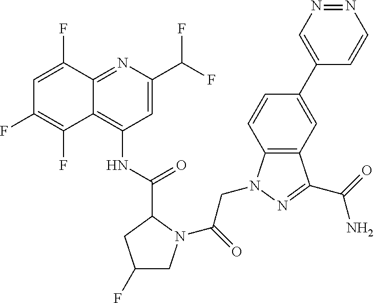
C1=C(F)C2=NC(C(F)F)=CC(NC(=O)C3N(C(=O)CN4C5=C(C(C(=O)N)=N4)C=C(C4=CN=NC=C4)C=C5)CC(F)C3)=C2C(F)=C1F
